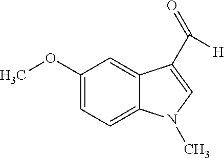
C1=C(OC)C=C2C(=C1)N(C)C=C2C(=O)[H]
